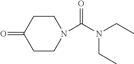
C1CN(C(N(CC)CC)=O)CCC1=O
